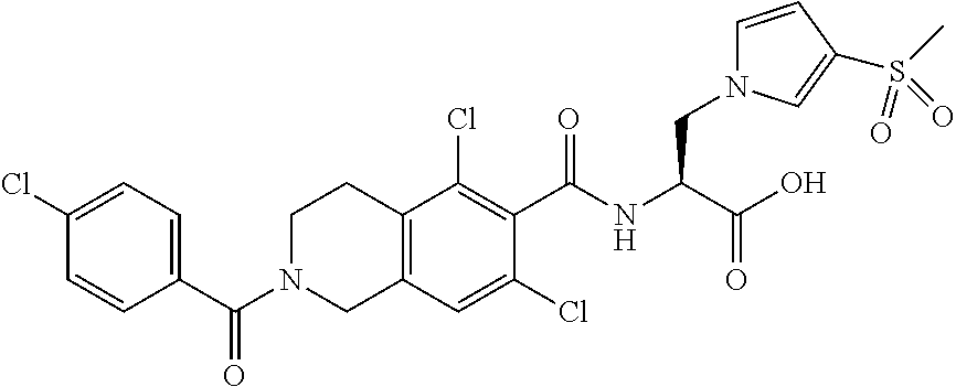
C1=CC(C(=O)N2CC3=C(CC2)C(Cl)=C(C(=O)NC(C(O)=O)CN2C=CC(S(C)(=O)=O)=C2)C(Cl)=C3)=CC=C1Cl
